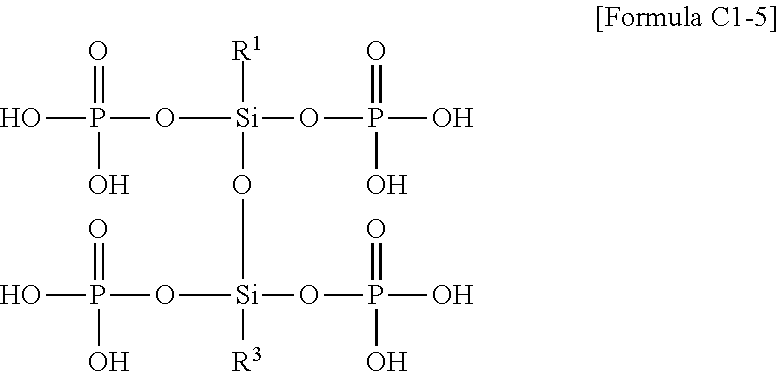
[R1][Si](O[Si]([R3])(OP(O)(=O)O)OP(O)(=O)O)(OP(O)(=O)O)OP(O)(=O)O
